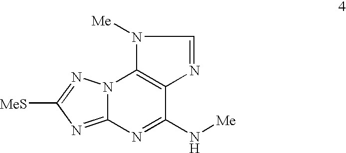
[MeS]C1=NN2C(=N1)N=C(N[Me])C1=C2N([Me])C=N1
